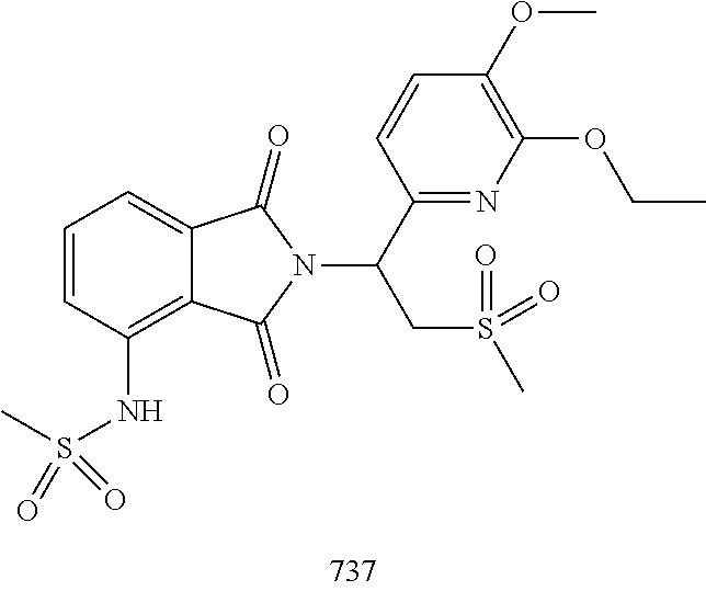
C1=CC(NS(C)(=O)=O)=C2C(=C1)C(=O)N(C(CS(=O)(C)=O)C1=NC(OCC)=C(OC)C=C1)C2=O
